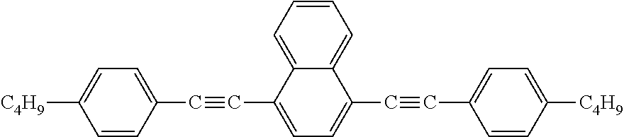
C1=CC(C#CC2=CC=C(C#CC3=CC=C([C4H9])C=C3)C3=CC=CC=C23)=CC=C1[C4H9]
